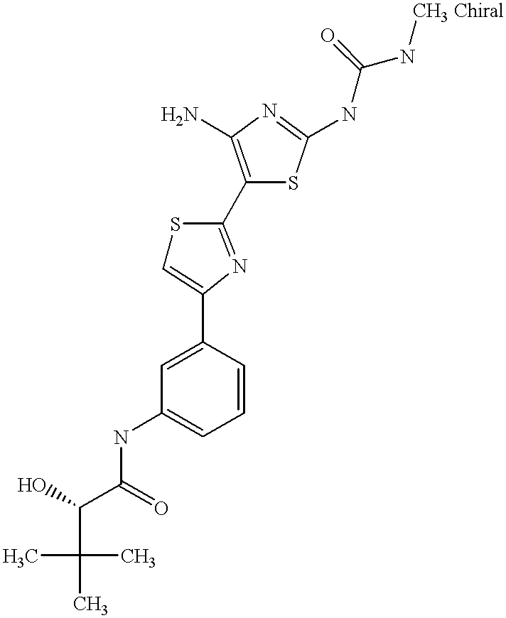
C(C(=O)NC1=CC=CC(C2=CSC(C3=C(N)N=C(NC(N[CH3 Chiral])=O)S3)=N2)=C1)(O)C(C)(C)C
